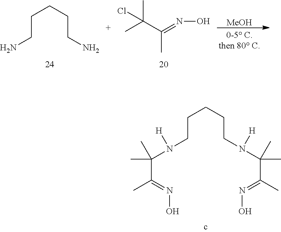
CC(C(C)=NO)(C)Cl.[MeOH].C(CN)CCCN.C(C(=NO)C)(N([H])CCCCCN(C(C(=NO)C)(C)C)[H])(C)C
